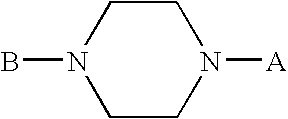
C1CN([A])CCN1B
